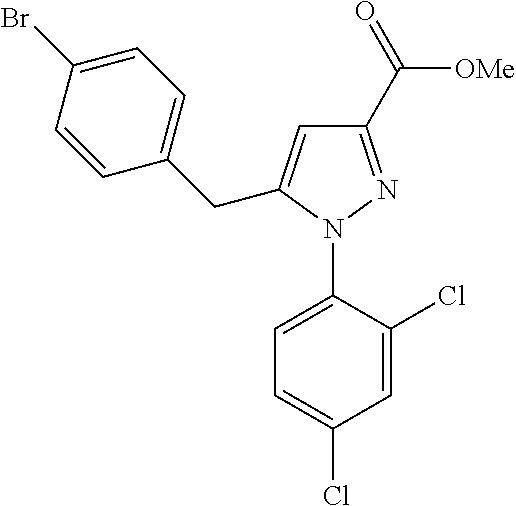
C1=C(N2N=C(C(=O)[OMe])C=C2CC2=CC=C(Br)C=C2)C(Cl)=CC(Cl)=C1
